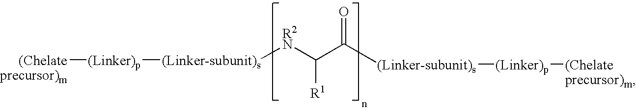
[R2N](C([R1])C([(Linker-subunit)s][(Linker)p][(Chelateprecursor)m])=O)[(Linker-subunit)s][(Linker)p][(Chelateprecursor)m]
